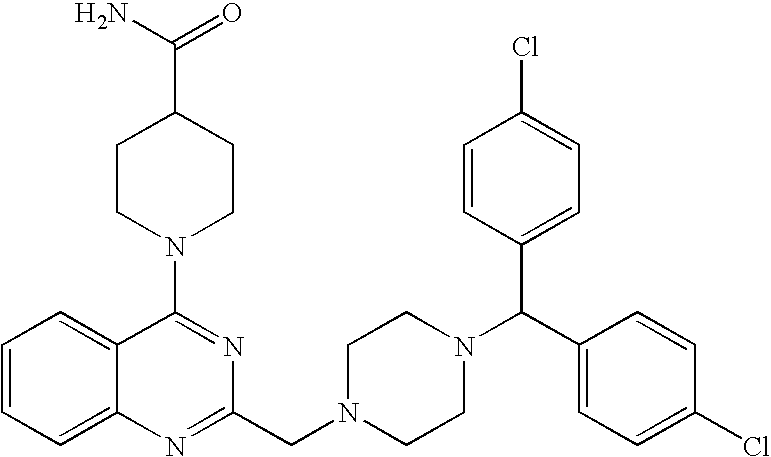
C1=CC=C2C(=C1)C(N1CCC(C(=O)N)CC1)=NC(CN1CCN(C(C3=CC=C(Cl)C=C3)C3=CC=C(Cl)C=C3)CC1)=N2
